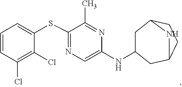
C1=C(NC2CC3CCC(C2)N3)N=C(C)C(SC2=CC=CC(Cl)=C2Cl)=N1
